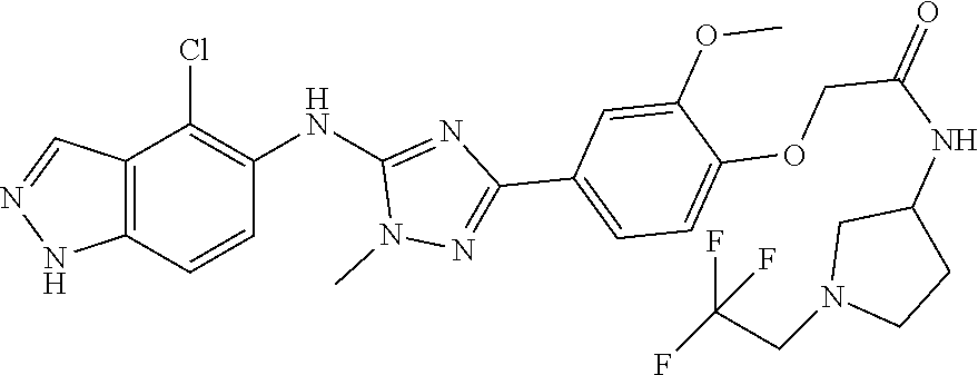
N1(C)N=C(C2=CC=C(OCC(=O)NC3CCN(CC(F)(F)F)C3)C(OC)=C2)N=C1NC1=C(Cl)C2=C(C=C1)NN=C2
